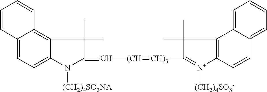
C12=CC=C3C(=C1C=CC=C2)C(C)(C)C(=C[(CH]=[CH)3]C1=[N+]([(CH2)4SO3-])C2=C(C1(C)C)C1=CC=CC=C1C=C2)N3[(CH2)4SO3NA]
